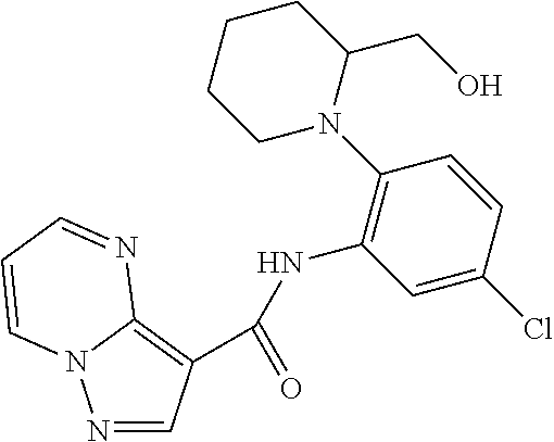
N1=CC(C(=O)NC2=C(N3CCCCC3CO)C=CC(Cl)=C2)=C2N1C=CC=N2
